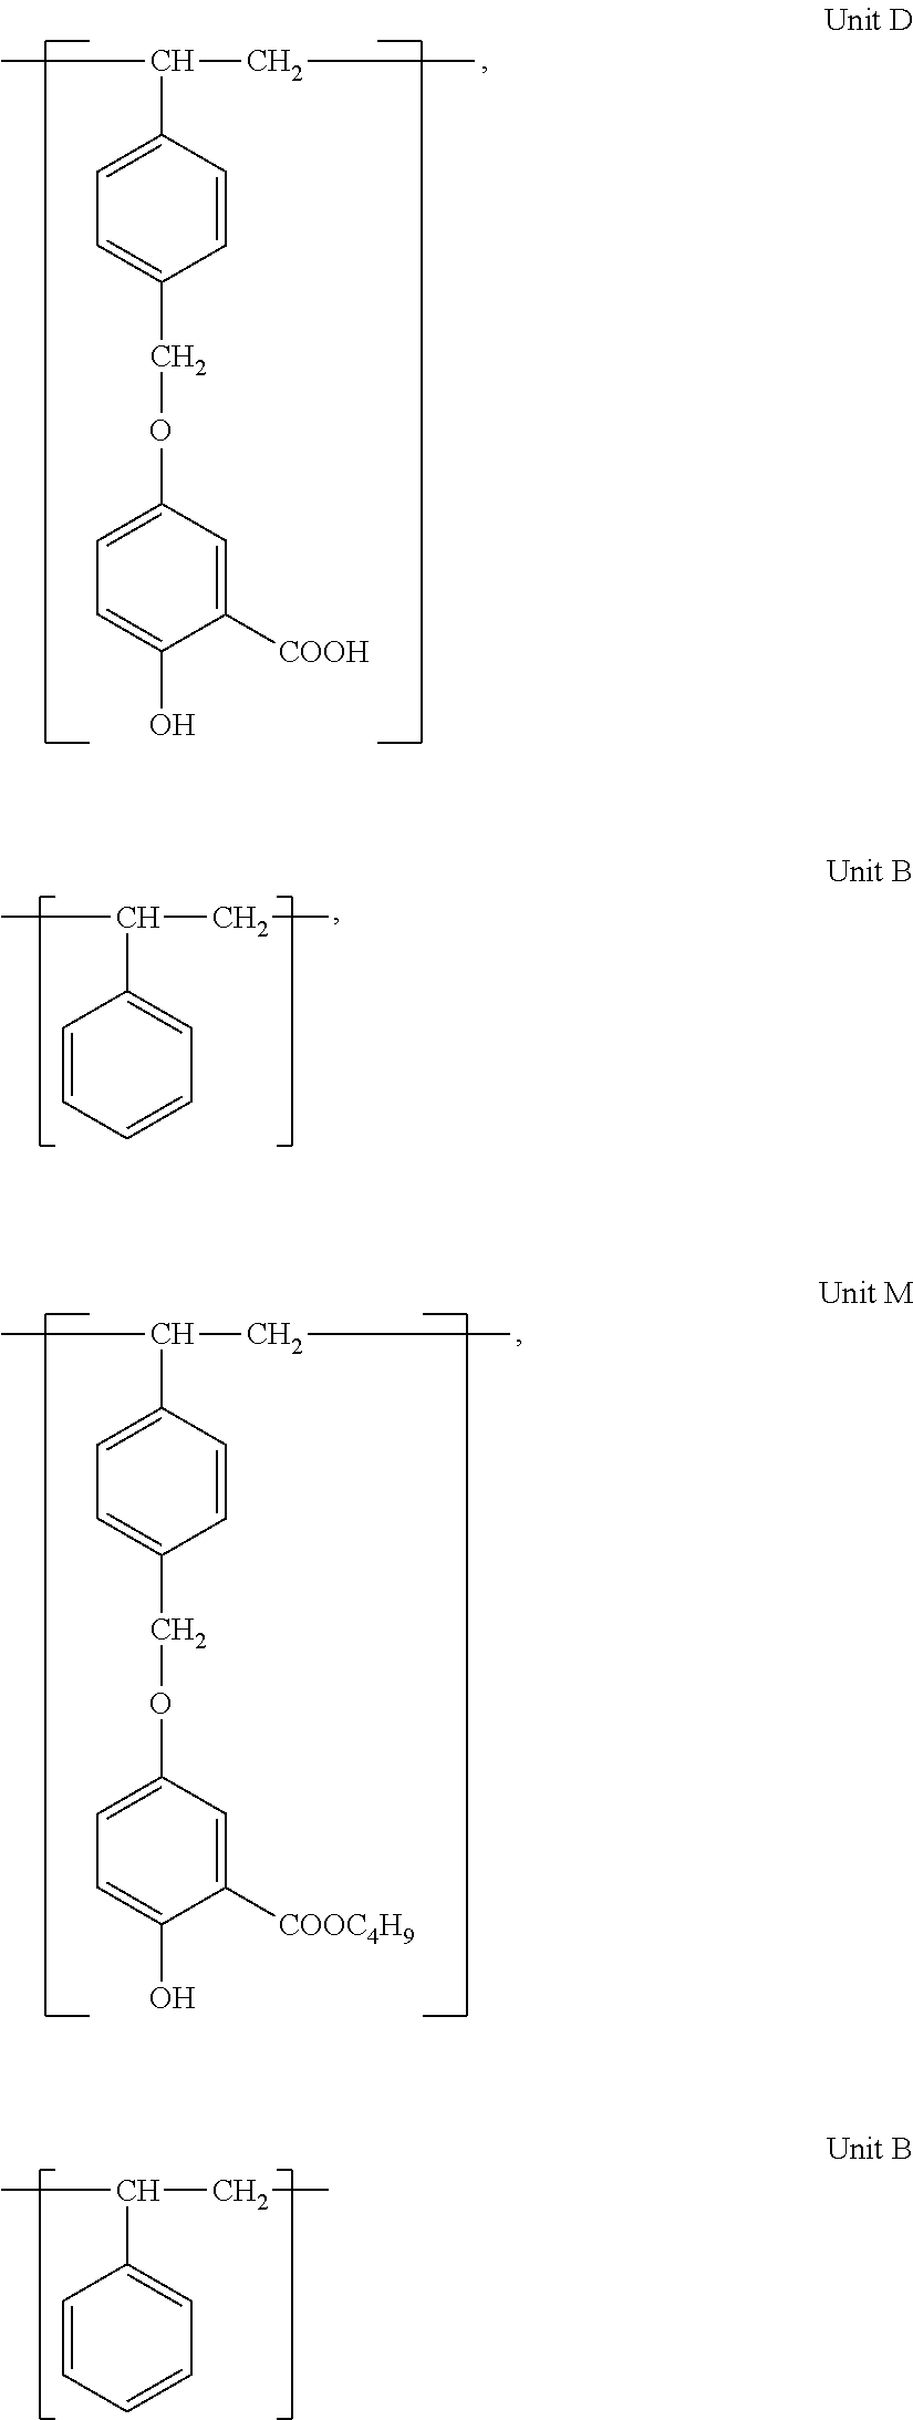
CC(CC)C1=CC=CC=C1.CC(CC)C1=CC=C(COC2=CC=C(O)C([COOC4H9])=C2)C=C1.CC(CC)C1=CC=C(COC2=CC=C(O)C([COOH])=C2)C=C1.CC(CC)C1=CC=CC=C1
